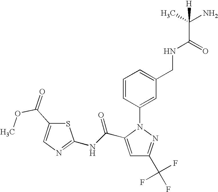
C1=C(C(NC2=NC=C(C(OC)=O)S2)=O)N(C2=CC(CNC(C(N)(C)[H])=O)=CC=C2)N=C1C(F)(F)F
